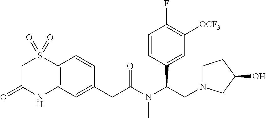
C12=C(C=C(CC(N(C(CN3CCC(O)C3)C3=CC([OCF3])=C(F)C=C3)C)=O)C=C1)NC(=O)CS2(=O)=O
